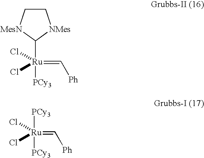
C1C[MesN]C([Ru]([PCy3])(=C[Ph])(Cl)Cl)[NMes]1.[PCy3][Ru](Cl)(Cl)(=C[Ph])[PCy3]
